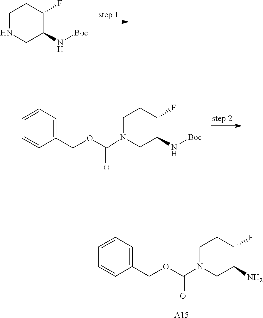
N(C1CNCCC1F)[Boc].C1(N[Boc])CN(C(OCC2=CC=CC=C2)=O)CCC1F.C1(N)CN(C(OCC2=CC=CC=C2)=O)CCC1F.[A15]
